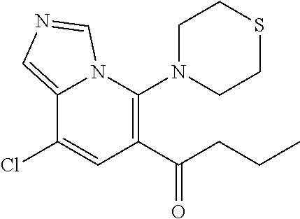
C12=CN=CN1C(N1CCSCC1)=C(C(CCC)=O)C=C2Cl
